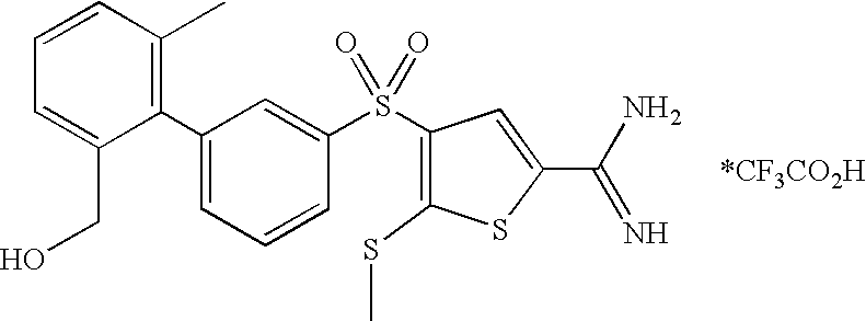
C1(C2=CC=CC(S(C3=C(SC)SC(C(N)=N)=C3)(=O)=O)=C2)=C(C)C=CC=C1CO.[*CF3CO2H]
